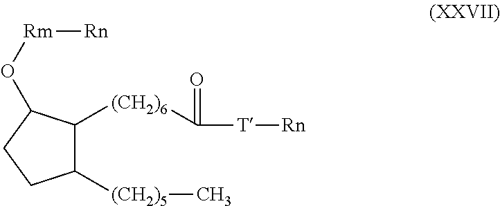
C1([(CH2)5]C)C([(CH2)6]C(=O)[T][Rn])C(O[Rm][Rn])CC1
